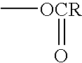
C[OCR]=O
